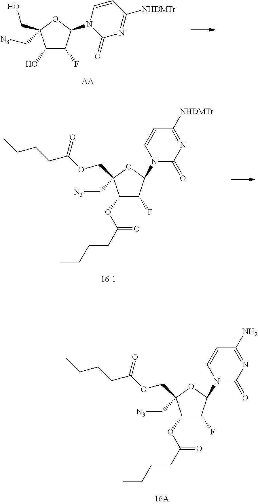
C1(OC(CCCC)=O)C(F)C(N2C(=O)N=C(N)C=C2)OC1(C[N3])COC(CCCC)=O.C1(O)C(F)C(N2C(=O)N=C([NHDMTr])C=C2)OC1(C[N3])CO.[AA].C1(OC(CCCC)=O)C(F)C(N2C(=O)N=C([NHDMTr])C=C2)OC1(C[N3])COC(CCCC)=O
